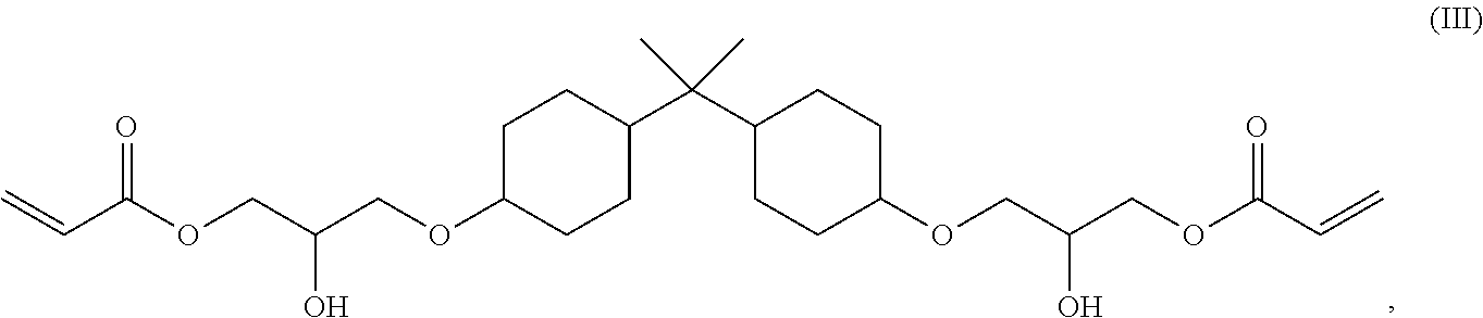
C1(C(C2CCC(OCC(COC(C=C)=O)O)CC2)(C)C)CCC(OCC(COC(C=C)=O)O)CC1
